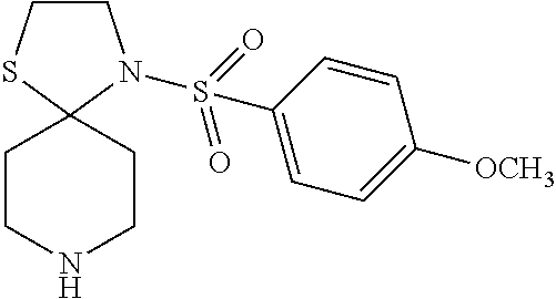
C1CSC2(N1S(=O)(=O)C1=CC=C([OCH3])C=C1)CCNCC2
